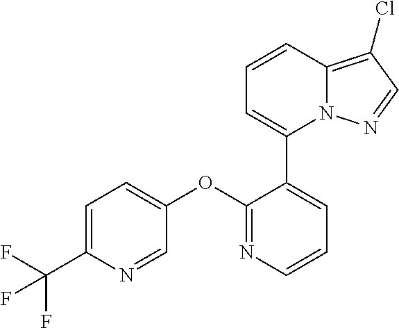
C1=C(C(F)(F)F)N=CC(OC2=NC=CC=C2C2=CC=CC3=C(Cl)C=NN23)=C1
